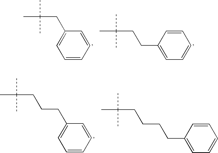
C1(CC(C)(C)C)=CC=CC=C1.C1=CC=CC=C1CCC(C)(C)C.C1=CC=CC(CCCC(C)(C)C)=C1.C1(CCCCC(C)(C)C)=CC=CC=C1
